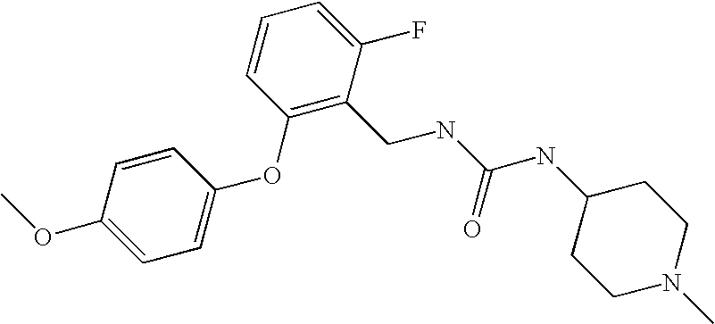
C1=CC(OC)=CC=C1OC1=C(CNC(NC2CCN(C)CC2)=O)C(F)=CC=C1
